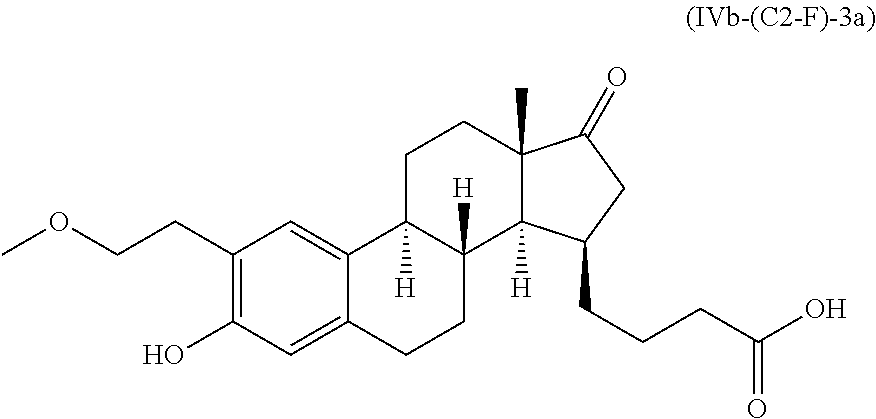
C1(CCOC)=C(O)C=C2C(=C1)C1([H])C([H])(CC2)C2([H])C(C)(CC1)C(=O)CC2CCCC(O)=O
